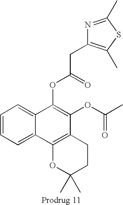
C1=CC=C2C(=C1)C(OC(=O)CC1=C(C)SC(C)=N1)=C(OC(C)=O)C1=C2OC(C)(C)CC1
